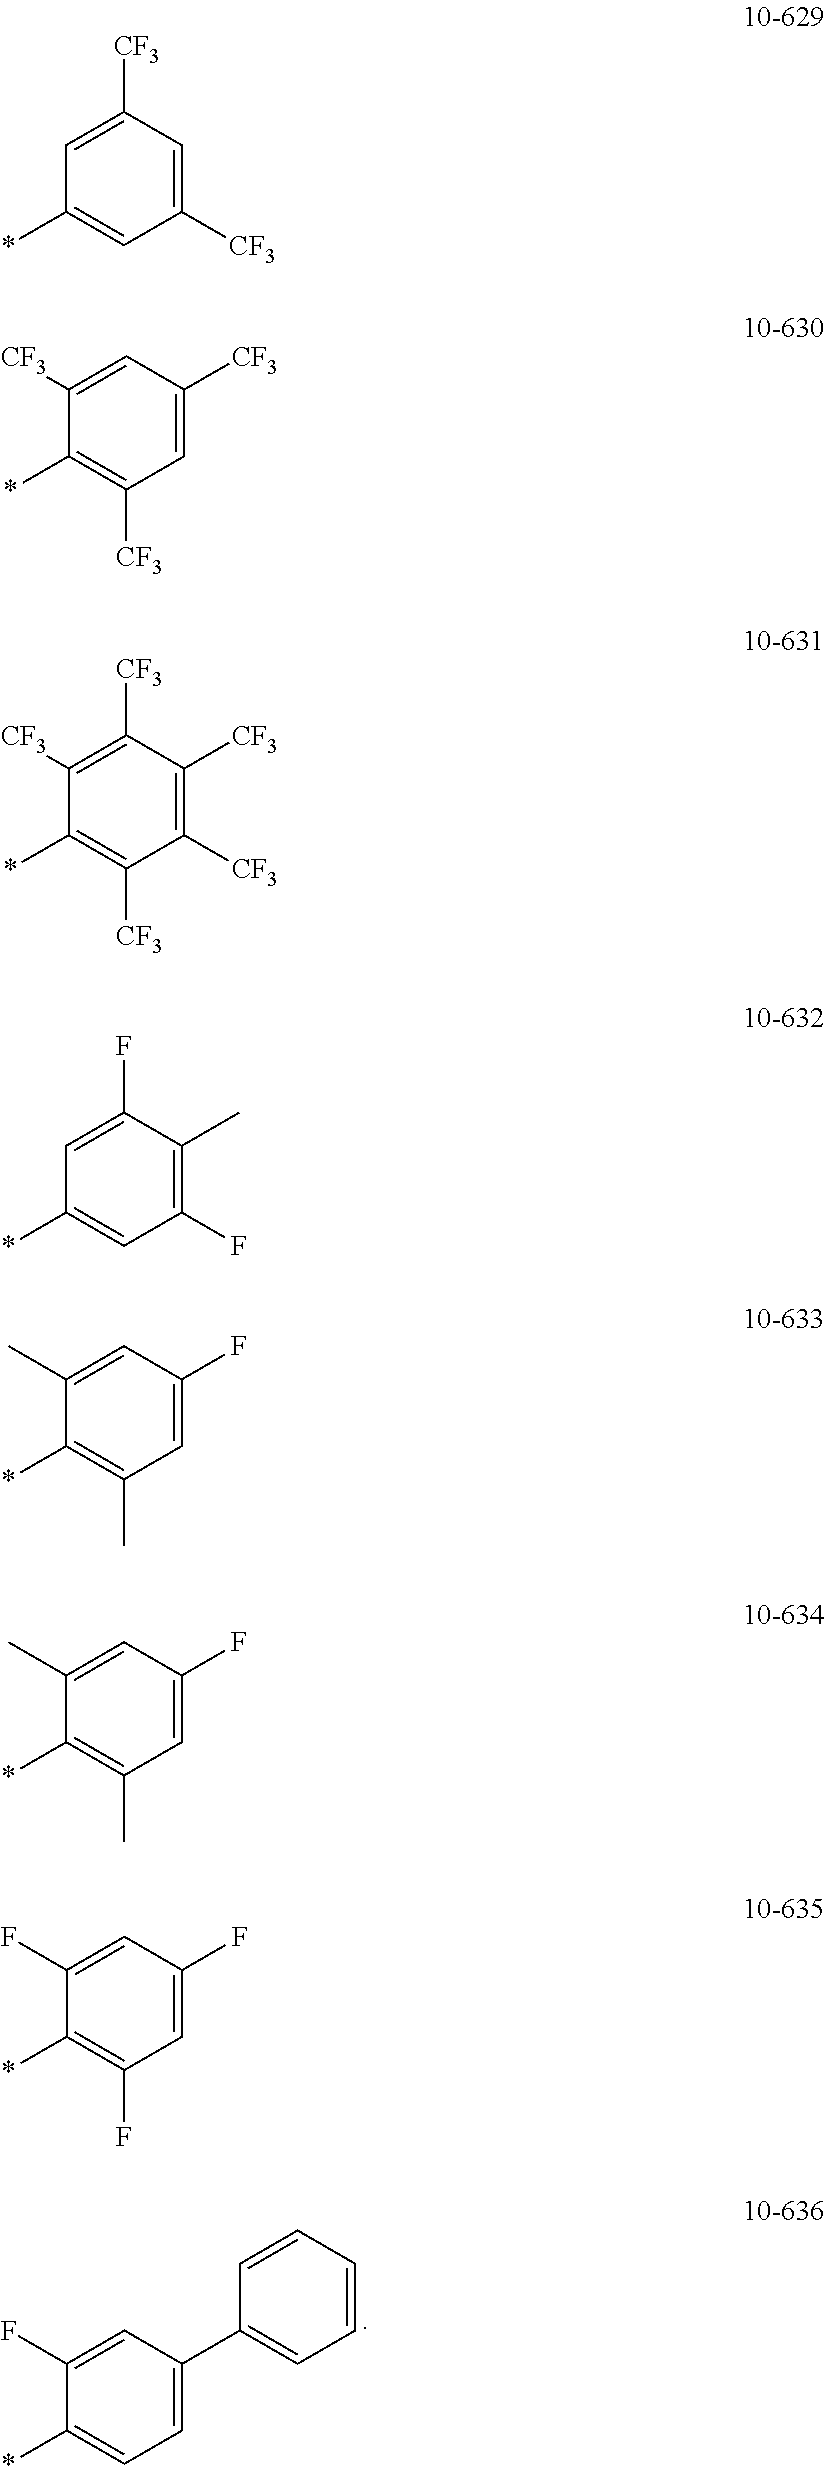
C1(F)=CC(C2=CC=CC=C2)=CC=C1*.C1=C([CF3])C=C([CF3])C=C1*.C1([CF3])=CC([CF3])=CC([CF3])=C1*.C1([CF3])=C([CF3])C([CF3])=C([CF3])C([CF3])=C1*.C1=C(F)C(C)=C(F)C=C1*.C1(C)=CC(F)=CC(C)=C1*.C1(C)=CC(F)=CC(C)=C1*.C1(F)=CC(F)=CC(F)=C1*
